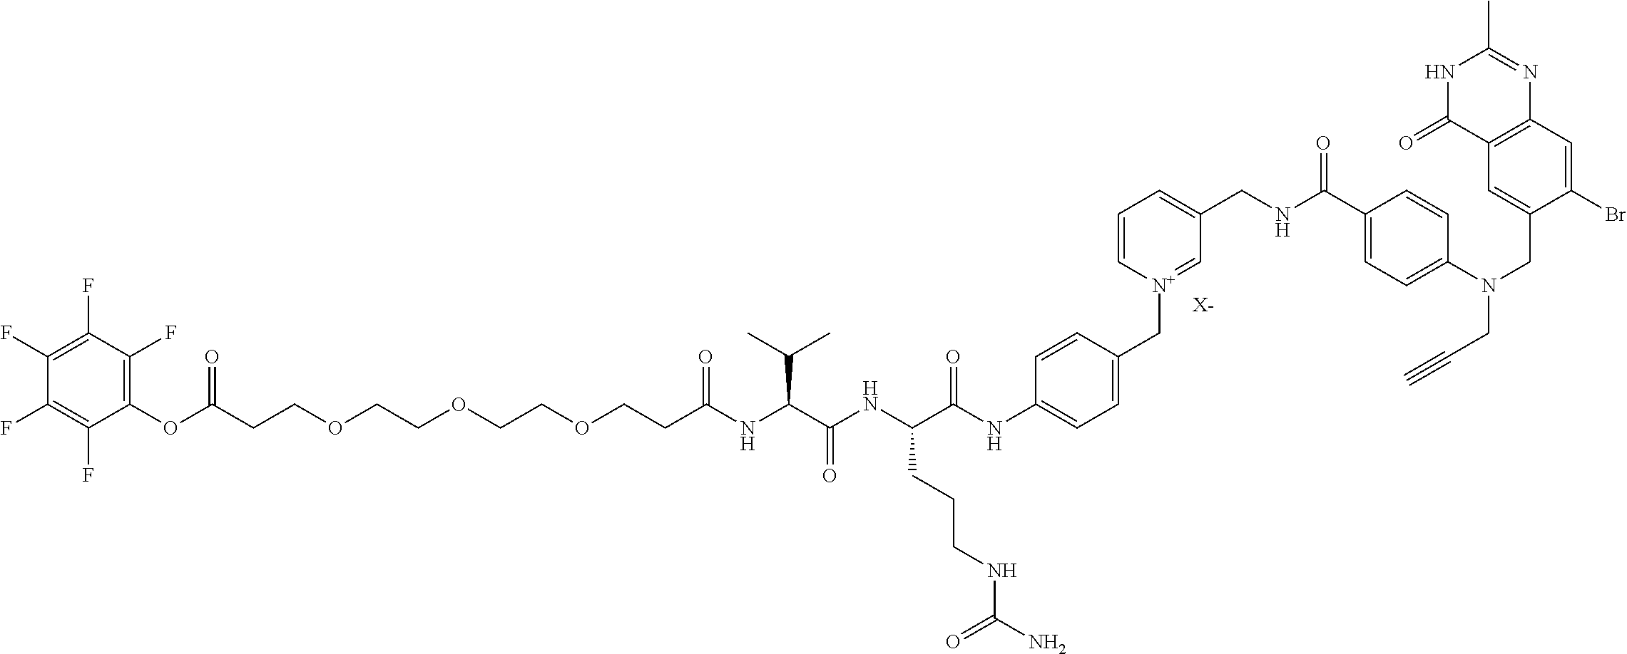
[X-].C(CCOCCOCCOCCC(NC(C(NC(C(NC1=CC=C(C[N+]2=CC(CNC(C3=CC=C(N(CC4=CC5=C(C=C4Br)N=C(C)NC5=O)CC#C)C=C3)=O)=CC=C2)C=C1)=O)CCCNC(N)=O)=O)C(C)C)=O)(OC1=C(F)C(F)=C(F)C(F)=C1F)=O
